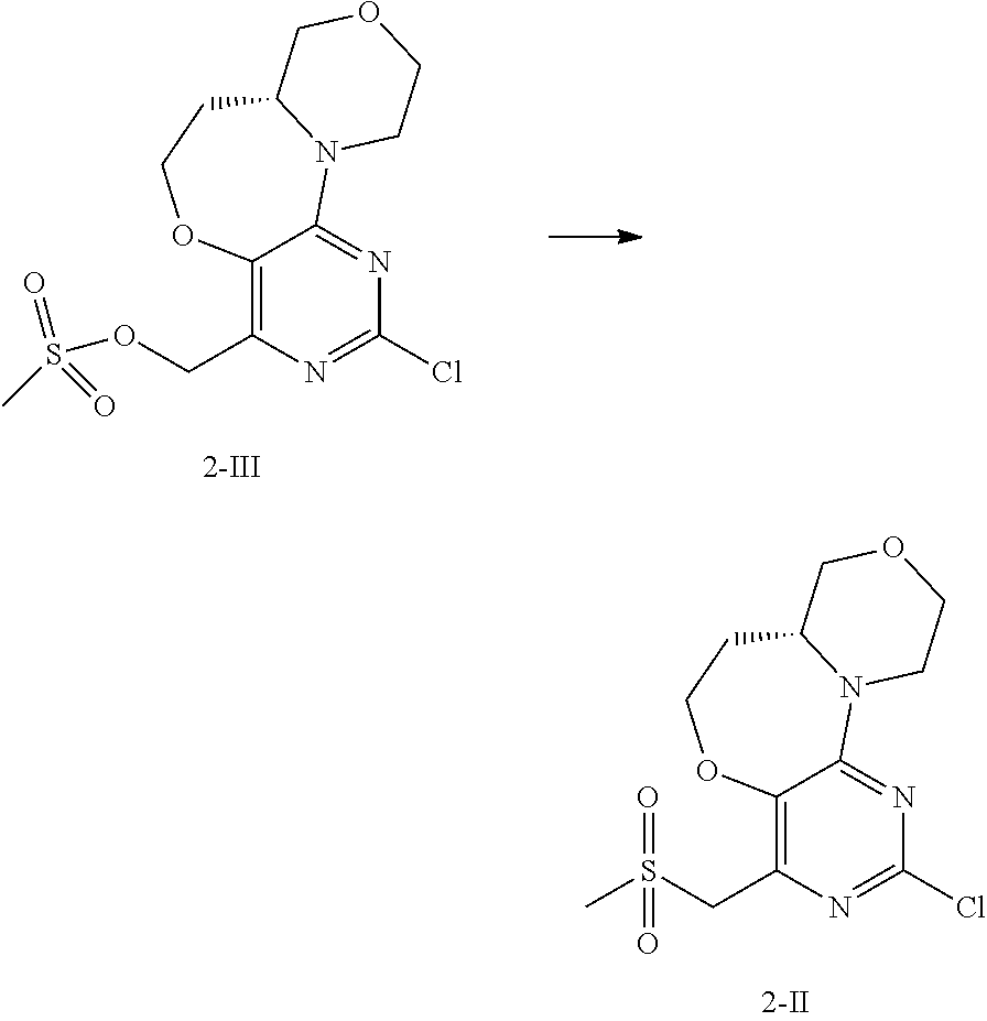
C(C1=C2C(=NC(Cl)=N1)N1C(CCO2)COCC1)OS(=O)(=O)C.C(C1=C2C(=NC(Cl)=N1)N1C(CCO2)COCC1)S(=O)(C)=O
